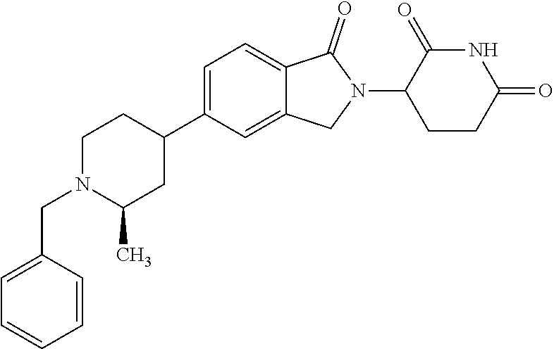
C1=C(C2CCN(CC3=CC=CC=C3)C(C)C2)C=C2C(=C1)C(=O)N(C1CCC(=O)NC1=O)C2
